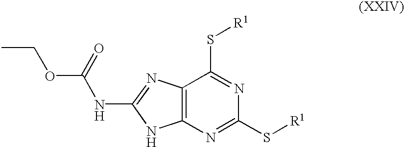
C12=C(N=C(S[R1])N=C1S[R1])NC(NC(OCC)=O)=N2
